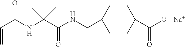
N(CC1CCC(C([O-])=O)CC1)C(=O)C(NC(C=C)=O)(C)C.[Na]
